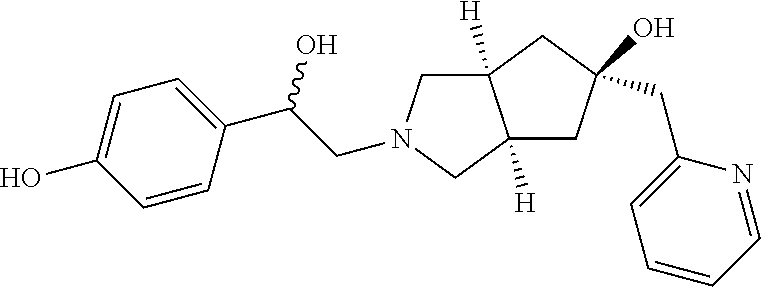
C(C(O)C1=CC=C(O)C=C1)N1CC2([H])C([H])(C1)CC(CC1=CC=CC=N1)(O)C2
